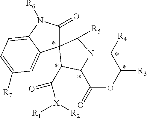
C1([R4])N2C(C(=O)OC1[R3])C(C(=O)[X]([R1])[R2])C1(C2[R5])C(=O)N([R6])C2=CC=C([R7])C=C12
